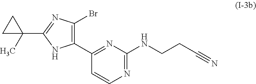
C1(C2=C(Br)N=C(C3(C)CC3)N2)=NC(NCCC#N)=NC=C1
